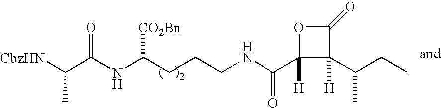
[CbzHN]C(C(NC(CCCNC(C1([H])C([H])(C(CC)C)C(=O)O1)=O)[CO2Bn])=O)C
